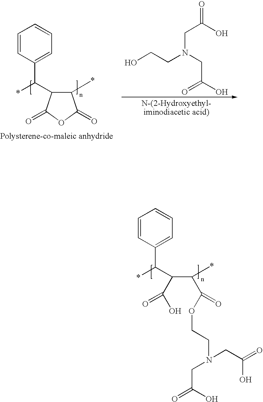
C1=CC(C(*)C2C(*)C(=O)OC2=O)=CC=C1.OCCN(CC(O)=O)CC(=O)O.C1=CC(C(*)C(C(*)C(OCCN(CC(=O)O)CC(=O)O)=O)C(O)=O)=CC=C1
